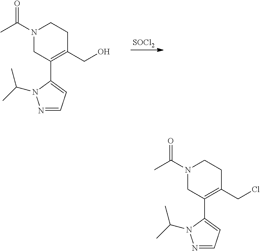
N1(C(C)=O)CC(C2=CC=NN2C(C)C)=C(CO)CC1.[SOCl2].N1(C(C)=O)CC(C2=CC=NN2C(C)C)=C(CCl)CC1
